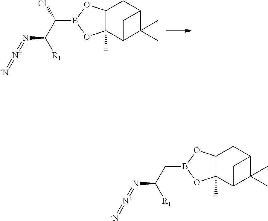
C12C(C)(C3C(C)(C)C(C1)C3)OB(C(C([R1])N=[N+]=[-N])Cl)O2.C12C(C)(C3C(C)(C)C(C1)C3)OB(CC([R1])N=[N+]=[-N])O2
